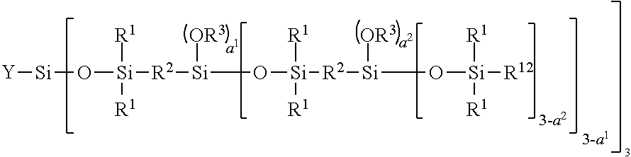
[Y][Si]O[Si]([R1])([R1])[R2][Si]([OR3])O[Si]([R1])([R1])[R2][Si]([OR3])O[Si]([R1])([R1])[R12]
